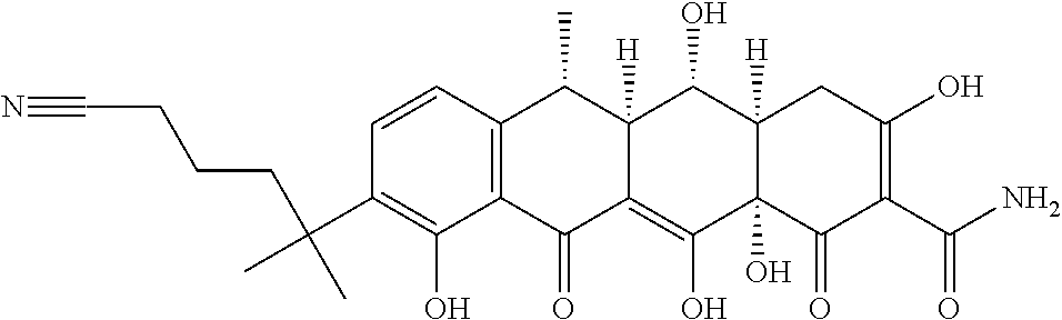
C1=CC2=C(C(O)=C1C(C)(CCCC#N)C)C(=O)C1=C(O)C3(O)C([H])(C(O)C1([H])C2C)CC(O)=C(C(N)=O)C3=O
